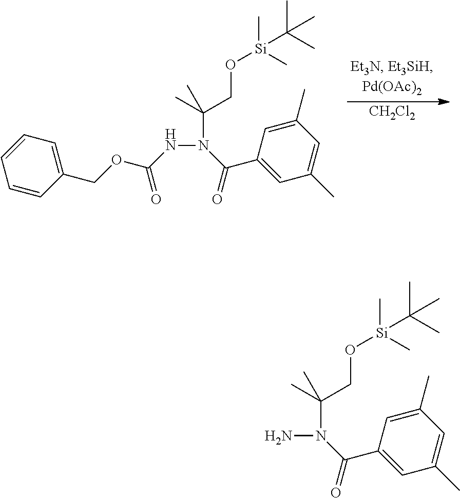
C1=CC=CC(COC(NN(C(CO[Si](C)(C)C(C)(C)C)(C)C)C(C2=CC(C)=CC(C)=C2)=O)=O)=C1.[CH2Cl2].NN(C(CO[Si](C)(C)C(C)(C)C)(C)C)C(C1=CC(C)=CC(C)=C1)=O
